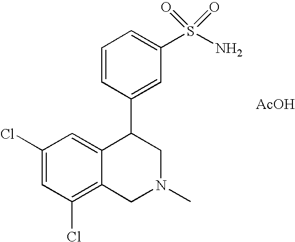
C1(Cl)=C2C(=CC(Cl)=C1)C(C1=CC(S(N)(=O)=O)=CC=C1)CN(C)C2.[AcOH]
